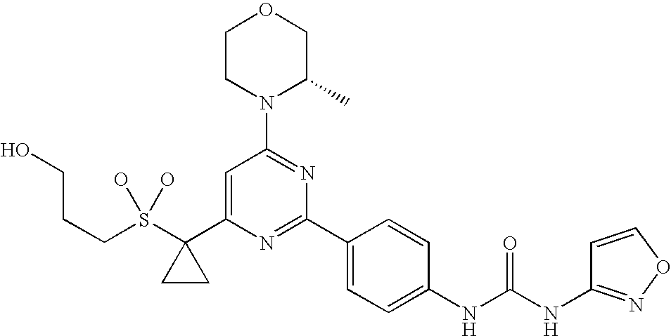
C(CCO)S(C1(C2=CC(N3C(C)COCC3)=NC(C3=CC=C(NC(NC4=NOC=C4)=O)C=C3)=N2)CC1)(O)O
